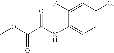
C1=C(Cl)C=C(F)C(NC(C(=O)OC)=O)=C1
